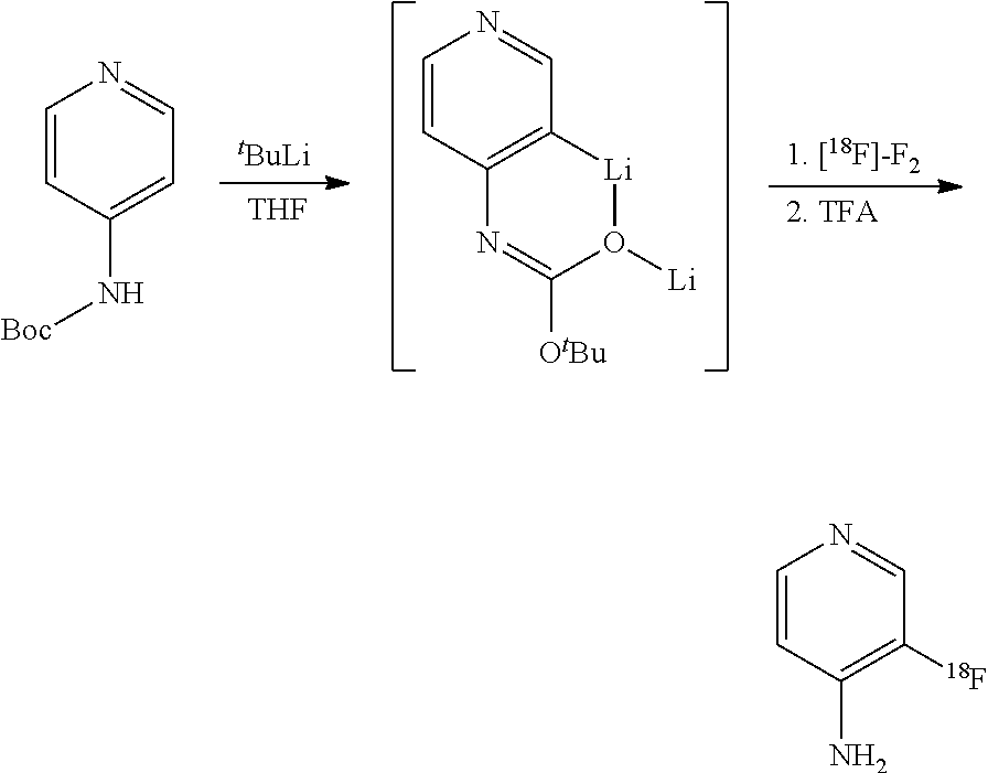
[tBuLi].[THF].C1=CC2=C(C=N1)[Li]O([Li])C([OtBu])=N2.C1=CC(N[Boc])=CC=N1.C1=CC(N)=C([18F])C=N1
